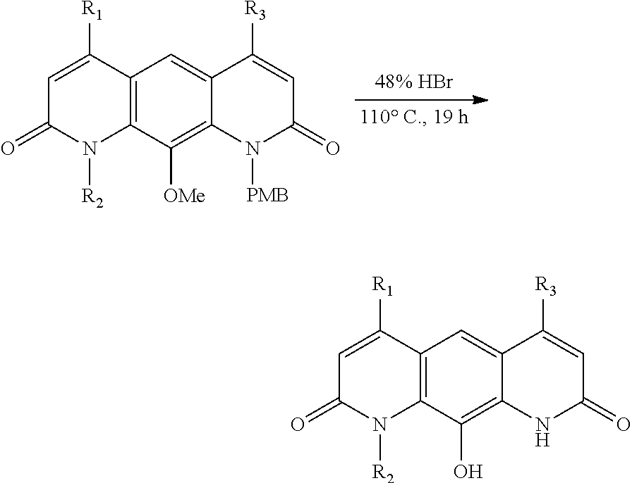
C12=C(C([OMe])=C3C(=C1)C([R3])=CC(=O)N3[PMB])N([R2])C(=O)C=C2[R1].C12=C(C(O)=C3C(=C1)C([R3])=CC(=O)N3)N([R2])C(=O)C=C2[R1]
